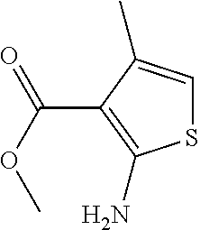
S1C=C(C)C(C(=O)OC)=C1N
